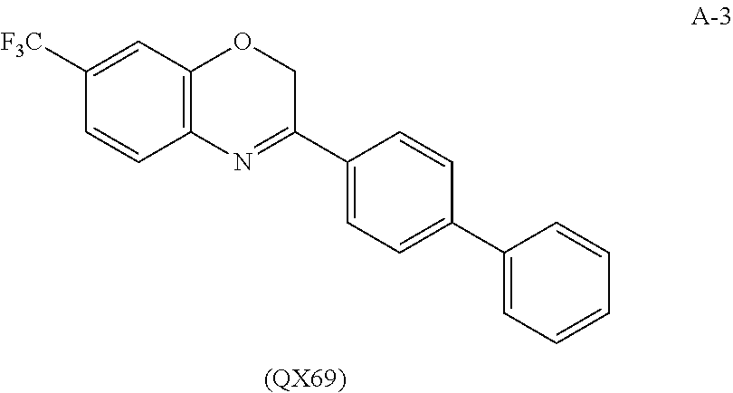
C1([F3C])=CC2=C(C=C1)N=C(C1=CC=C(C3=CC=CC=C3)C=C1)CO2.[(QX69)]
